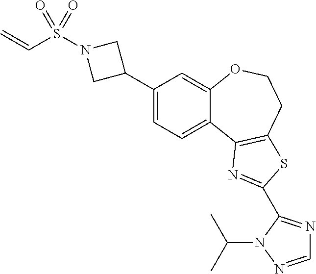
C1(C2CN(S(C=C)(=O)=O)C2)=CC=C2C(=C1)OCCC1=C2N=C(C2=NC=NN2C(C)C)S1
